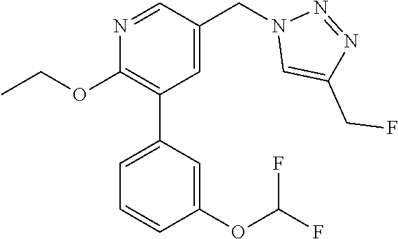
N1=CC(CN2C=C(CF)N=N2)=CC(C2=CC=CC(OC(F)F)=C2)=C1OCC
